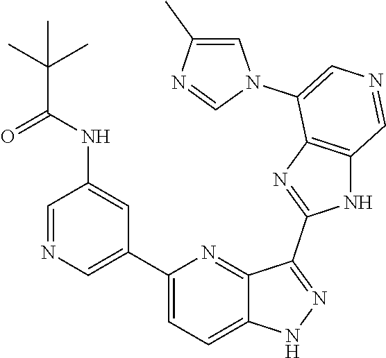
C1(C2=CN=CC(NC(C(C)(C)C)=O)=C2)=CC=C2C(=N1)C(C1=NC3=C(N1)C=NC=C3N1C=C(C)N=C1)=NN2
